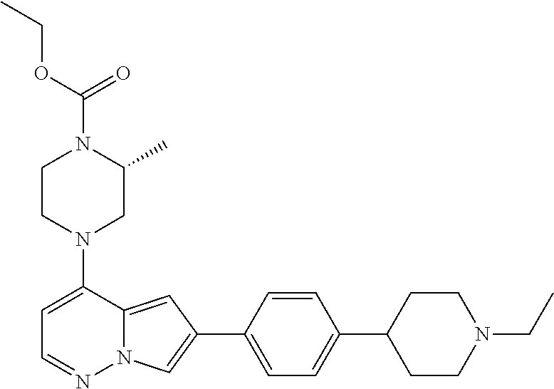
N1(C2=CC=NN3C2=CC(C2=CC=C(C4CCN(CC)CC4)C=C2)=C3)CC(C)N(C(OCC)=O)CC1
